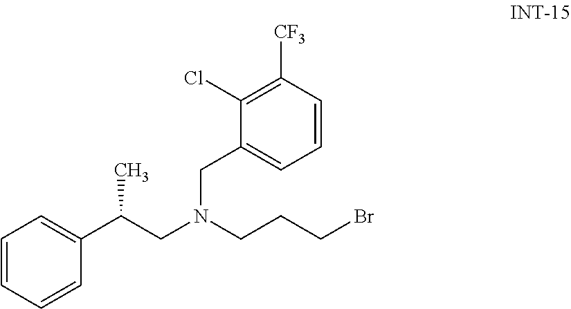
C1=CC=CC(C(CN(CCCBr)CC2=CC=CC([CF3])=C2Cl)C)=C1
